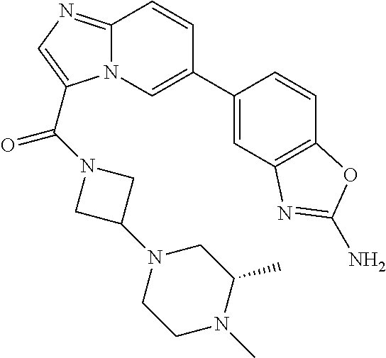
C1(C2=CN3C(=NC=C3C(=O)N3CC(N4CCN(C)C(C)C4)C3)C=C2)=CC2=C(C=C1)OC(N)=N2
